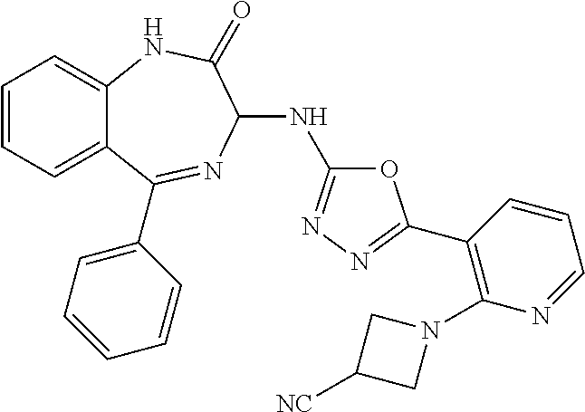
C1(C2=NN=C(NC3N=C(C4=CC=CC=C4)C4=CC=CC=C4NC3=O)O2)=C(N2CC([NC])C2)N=CC=C1
